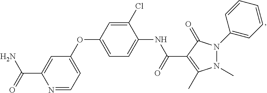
N1=CC=C(OC2=CC=C(NC(=O)C3=C(C)N(C)N(C4=CC=CC=C4)C3=O)C(Cl)=C2)C=C1C(=O)N
